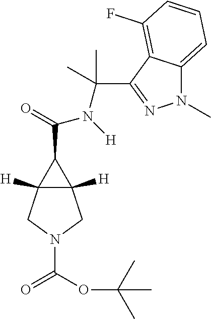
N(C(=O)C1C2([H])C1([H])CN(C(=O)OC(C)(C)C)C2)([H])C(C1=NN(C)C2=CC=CC(F)=C21)(C)C
